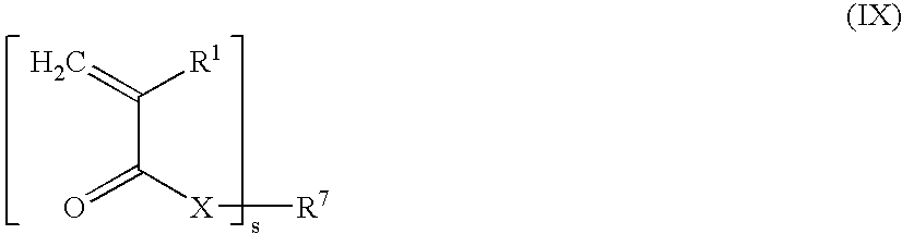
C=C([R1])C([X][R7])=O
